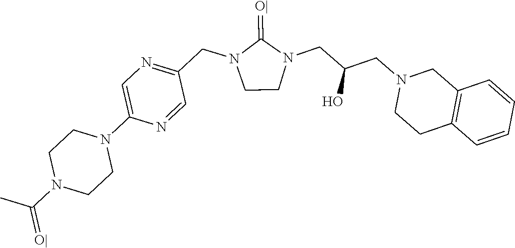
C1CN(CC(CN2CCC3=C(C2)C=CC=C3)O)C(=[O|])N1CC1=NC=C(N2CCN(C(C)=[O|])CC2)N=C1
